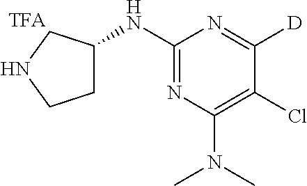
C1(NC2CCNC2)=NC(N(C)C)=C(Cl)C([D])=N1
